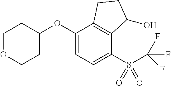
C1(OC2CCOCC2)=CC=C(S(C(F)(F)F)(=O)=O)C2=C1CCC2O
